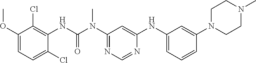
C1(OC)=CC=C(Cl)C(NC(N(C2=NC=NC(NC3=CC=CC(N4CCN(C)CC4)=C3)=C2)C)=O)=C1Cl
